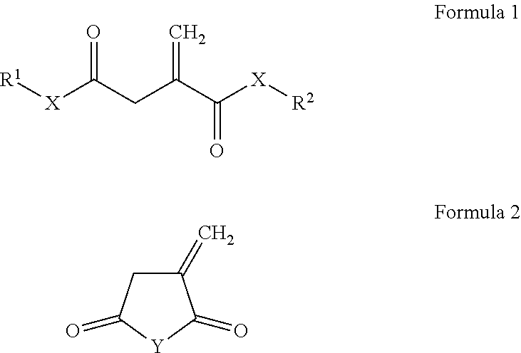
[X](C(CC(C([X][R2])=O)=C)=O)[R1].C1(=C)CC(=O)[Y]C1=O
